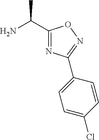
C1=C(Cl)C=CC(C2=NOC(C(N)C)=N2)=C1
